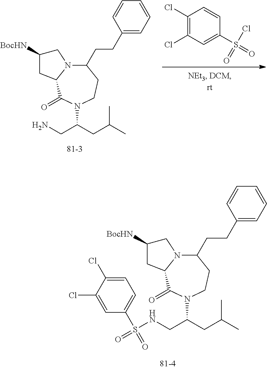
C1(Cl)=C(Cl)C=C(S(Cl)(=O)=O)C=C1.C(CC(C)C)(N1C(=O)C2N(C(CCC3=CC=CC=C3)CC1)CC([BocHN])C2)CN.C(CC(C)C)(N1C(=O)C2N(C(CCC3=CC=CC=C3)CC1)CC([BocHN])C2)CNS(=O)(C1=CC=C(Cl)C(Cl)=C1)=O
